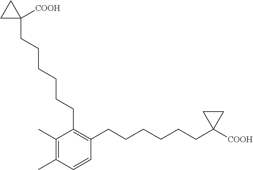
C1(C)=C(C)C(CCCCCCC2([COOH])CC2)=C(CCCCCCC2([COOH])CC2)C=C1
